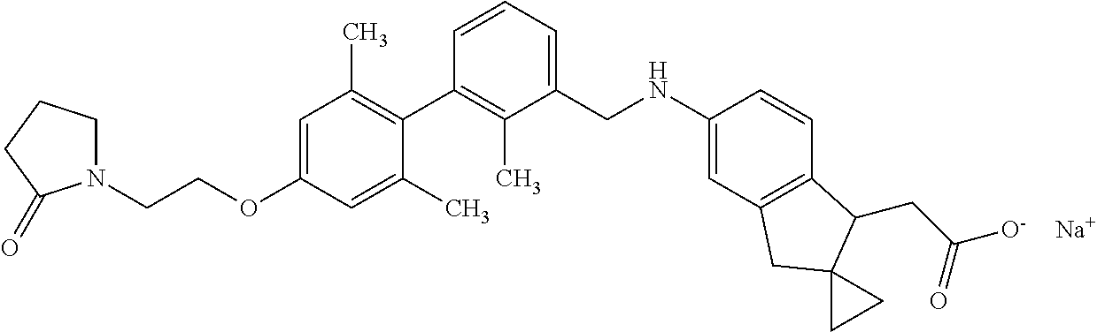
C1=C(OCCN2CCCC2=O)C=C(C)C(C2=C(C)C(CNC3=CC4=C(C=C3)C(CC(=O)[O-])C3(C4)CC3)=CC=C2)=C1C.[Na]
